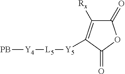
[PB][Y4][L5][Y5]C1=C([Rx])C(=O)OC1=O
